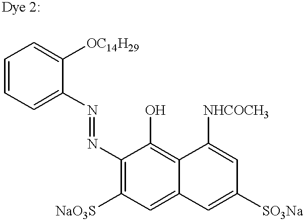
C1=CC=C(N=NC2=C([NaO3S])C=C3C(=C2O)C([NHCOCH3])=CC([SO3Na])=C3)C([OC14H29])=C1
